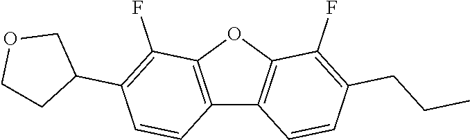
C12=C(OC3=C1C=CC(CCC)=C3F)C(F)=C(C1COCC1)C=C2
